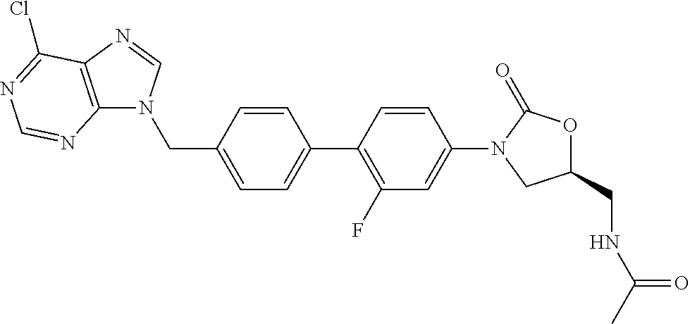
C1=C(C2=C(F)C=C(N3CC(CNC(C)=O)OC3=O)C=C2)C=CC(CN2C3=C(N=C2)C(Cl)=NC=N3)=C1
